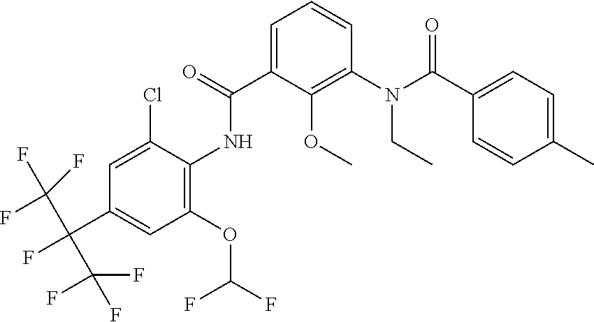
C1=C(C(=O)NC2=C(OC(F)F)C=C(C(F)(C(F)(F)F)C(F)(F)F)C=C2Cl)C(OC)=C(N(C(C2=CC=C(C)C=C2)=O)CC)C=C1
